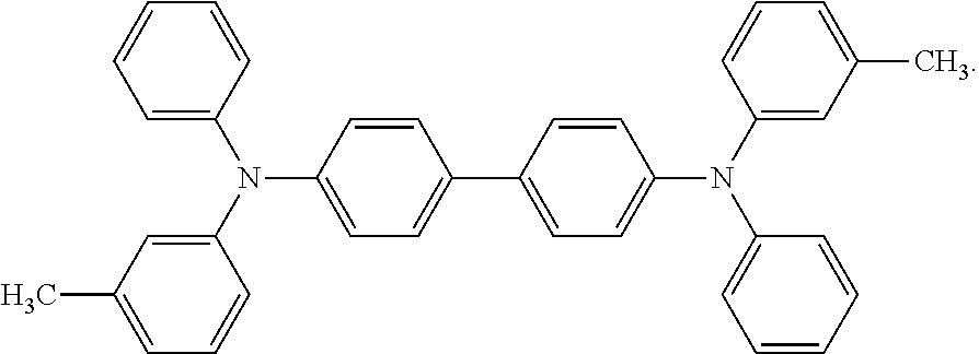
C1=C(N(C2=CC=CC=C2)C2=CC(C)=CC=C2)C=CC(C2=CC=C(N(C3=CC=CC=C3)C3=CC(C)=CC=C3)C=C2)=C1
